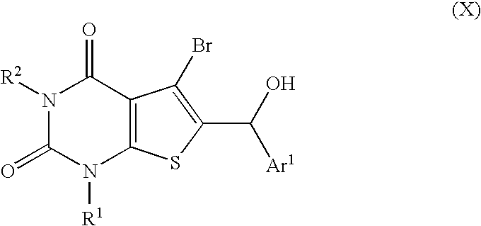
N1([R2])C(=O)N([R1])C2=C(C1=O)C(Br)=C(C(O)[Ar1])S2
